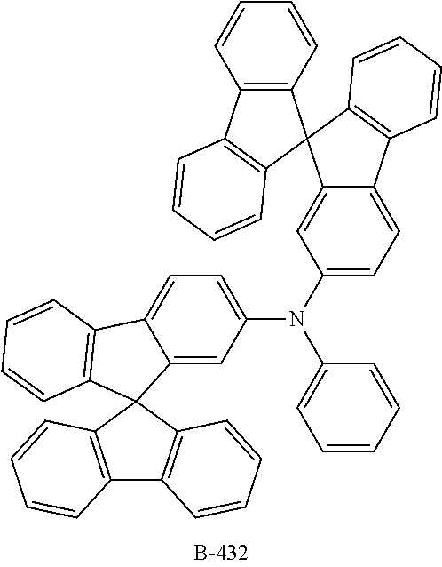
C12=C(C=CC=C1)C1(C3=C2C=CC=C3)C2=CC(N(C3=CC=CC=C3)C3=CC=C4C(=C3)C3(C5=C4C=CC=C5)C4=C(C5=C3C=CC=C5)C=CC=C4)=CC=C2C2=C1C=CC=C2
